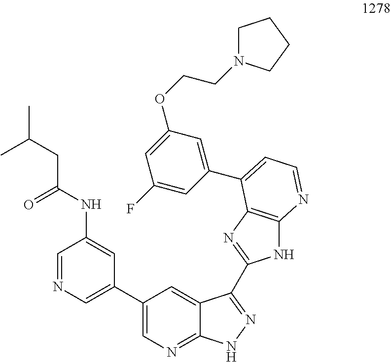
C1=NC=C(C2=CN=C3C(=C2)C(C2=NC4=C(N2)N=CC=C4C2=CC(OCCN4CCCC4)=CC(F)=C2)=NN3)C=C1NC(CC(C)C)=O
